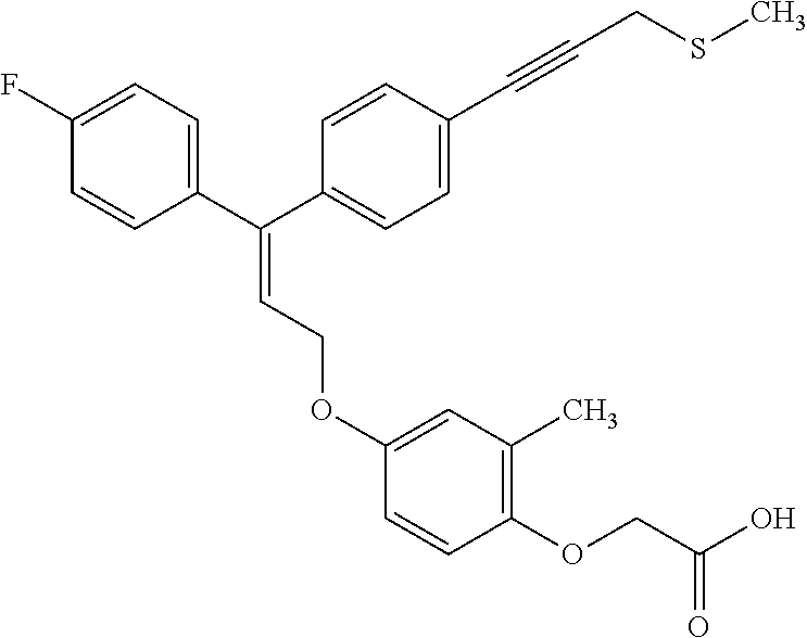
C1(F)=CC=C(C(C2=CC=C(C#CCSC)C=C2)=CCOC2=CC(C)=C(OCC(O)=O)C=C2)C=C1
